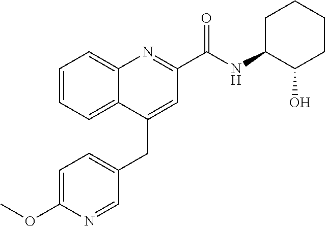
C1=C(OC)N=CC(CC2=CC(C(NC3C(O)CCCC3)=O)=NC3=CC=CC=C23)=C1
